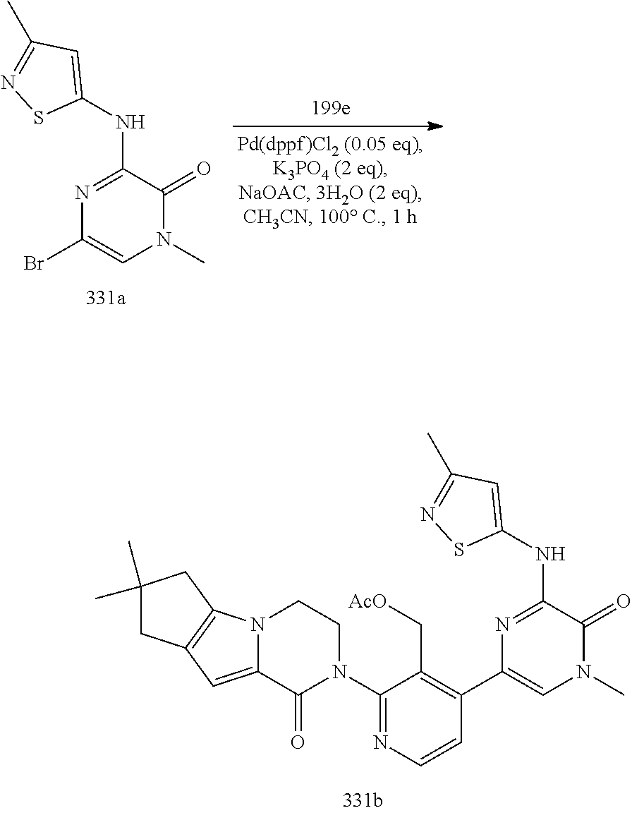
N(C1=NC(Br)=CN(C)C1=O)C1=CC(C)=NS1.N(C1=NC(C2=C(C[AcO])C(N3CCN4C(=CC5=C4CC(C)(C)C5)C3=O)=NC=C2)=CN(C)C1=O)C1=CC(C)=NS1
